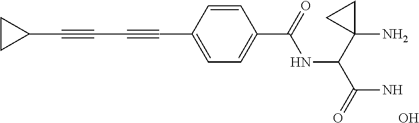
C(C1=CC=C(C(=O)NC(C2(N)CC2)C(=O)N)C=C1)#CC#CC1CC1.O
